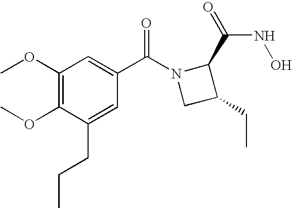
C1(OC)=C(OC)C(CCC)=CC(C(N2CC(CC)C2C(=O)NO)=O)=C1
